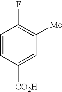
C1=CC([CO2H])=CC([Me])=C1F
